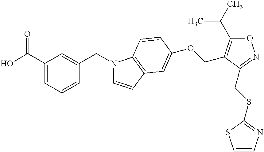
OC(C1=CC=CC(CN2C=CC3=C2C=CC(OCC2=C(C(C)C)ON=C2CSC2=NC=CS2)=C3)=C1)=O
